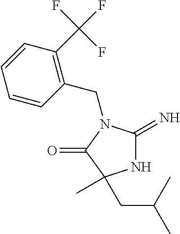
N1C(=N)N(CC2=C(C(F)(F)F)C=CC=C2)C(=O)C1(C)CC(C)C
